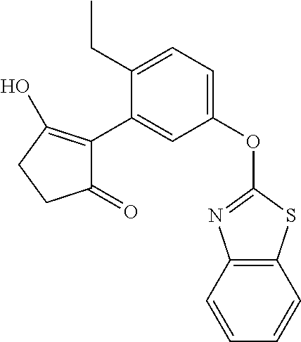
C1(=O)C(C2=CC(OC3=NC4=C(S3)C=CC=C4)=CC=C2CC)=C(O)CC1
